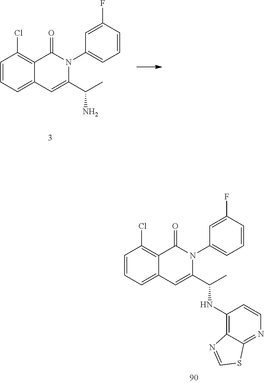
C1=CC=C2C(=C1Cl)C(=O)N(C1=CC=CC(F)=C1)C(C(C)NC1=C3C(=NC=C1)SC=N3)=C2.C1=CC=C2C(=C1Cl)C(=O)N(C1=CC=CC(F)=C1)C(C(C)N)=C2
